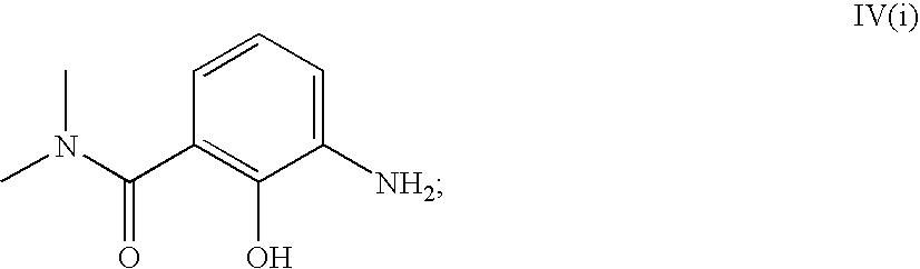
C1(C(N(C)C)=O)=C(O)C([NH2])=CC=C1
